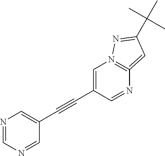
C1=C(C#CC2=CN=CN=C2)C=NC2=N1N=C(C(C)(C)C)C=2
